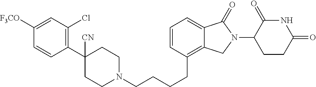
C(CCC1=C2C(=CC=C1)C(=O)N(C1C(=O)NC(=O)CC1)C2)CN1CCC([CN])(C2=C(Cl)C=C([F3CO])C=C2)CC1
